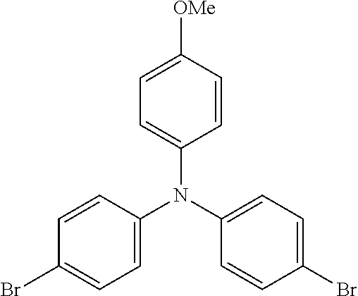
C1([OMe])=CC=C(N(C2=CC=C(Br)C=C2)C2=CC=C(Br)C=C2)C=C1
